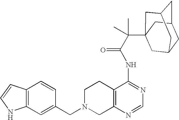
C1N(CC2=CC3=C(C=C2)C=CN3)CC2=C(C1)C(NC(=O)C(C13CC4CC(CC(C1)C4)C3)(C)C)=NC=N2
